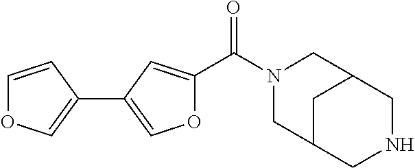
N1(C(C2=CC(C3=COC=C3)=CO2)=O)CC2CNCC(C1)C2
